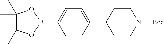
C1=C(B2OC(C)(C)C(C)(C)O2)C=CC(C2CCN([Boc])CC2)=C1
